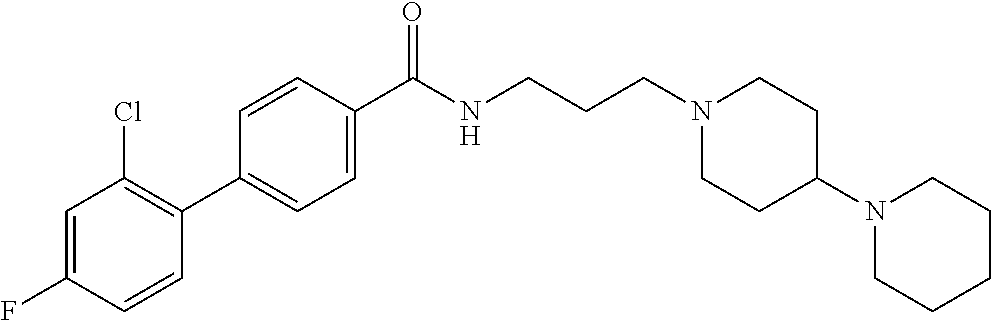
C1(C2=C(Cl)C=C(F)C=C2)=CC=C(C(NCCCN2CCC(N3CCCCC3)CC2)=O)C=C1
